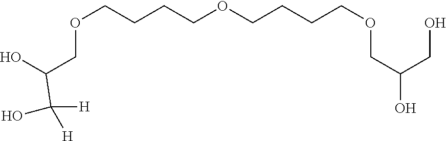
O(CCCCOCCCCOCC(O)CO)CC(O)C([H])(O)[H]
